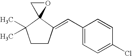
C1CC(=CC2=CC=C(Cl)C=C2)C2(C1(C)C)CO2
